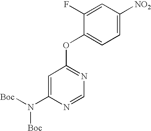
C1=C(N([Boc])[Boc])N=CN=C1OC1=CC=C([NO2])C=C1F
